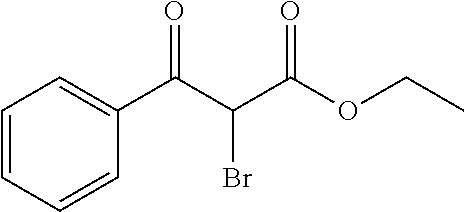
C1=CC=CC(C(C(C(OCC)=O)Br)=O)=C1
